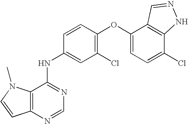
C12=C(N=CN=C1NC1=CC(Cl)=C(OC3=CC=C(Cl)C4=C3C=NN4)C=C1)C=CN2C
